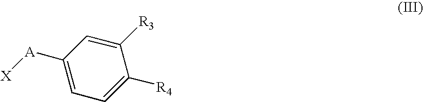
[A](C1=CC=C([R4])C([R3])=C1)[X]
